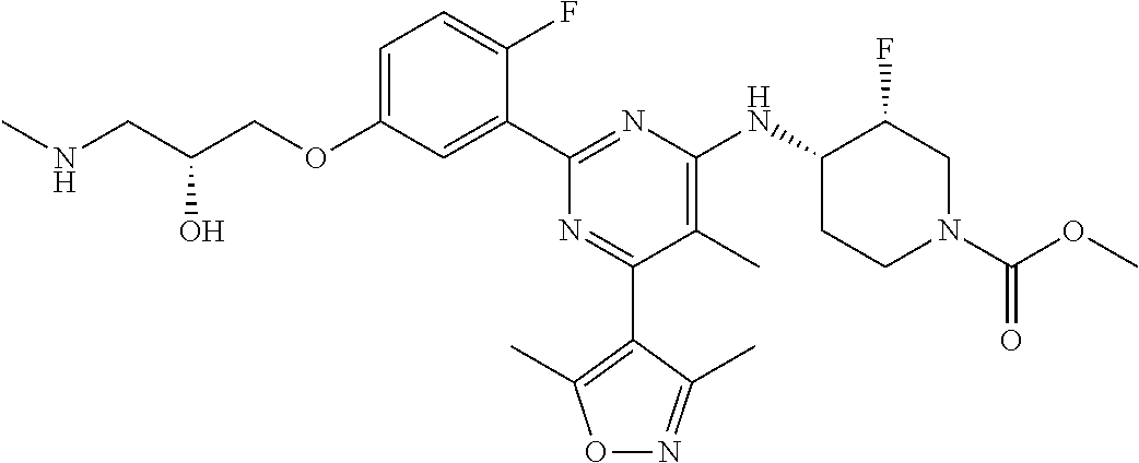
C1=C(OCC(CNC)O)C=C(C2=NC(NC3CCN(C(OC)=O)CC3F)=C(C)C(C3=C(C)ON=C3C)=N2)C(F)=C1
